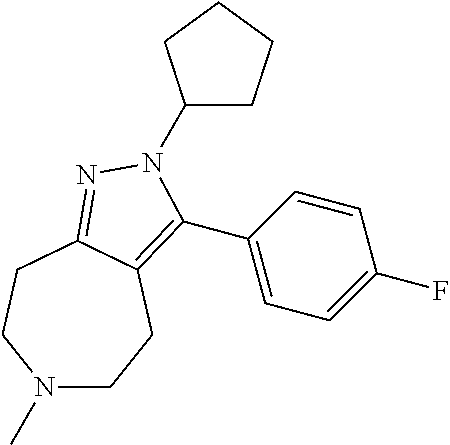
N1(C)CCC2=C(C3=CC=C(F)C=C3)N(C3CCCC3)N=C2CC1
